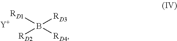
[RD1]B([RD4])([RD2])[RD3].[Y]
